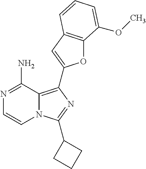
C12=C(C3=CC4=C(O3)C(OC)=CC=C4)N=C(C3CCC3)N1C=CN=C2N
